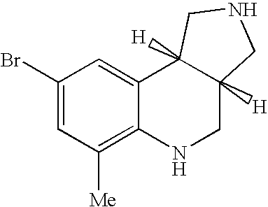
C1(Br)=CC([Me])=C2C(=C1)C1([H])C([H])(CN2)CNC1
